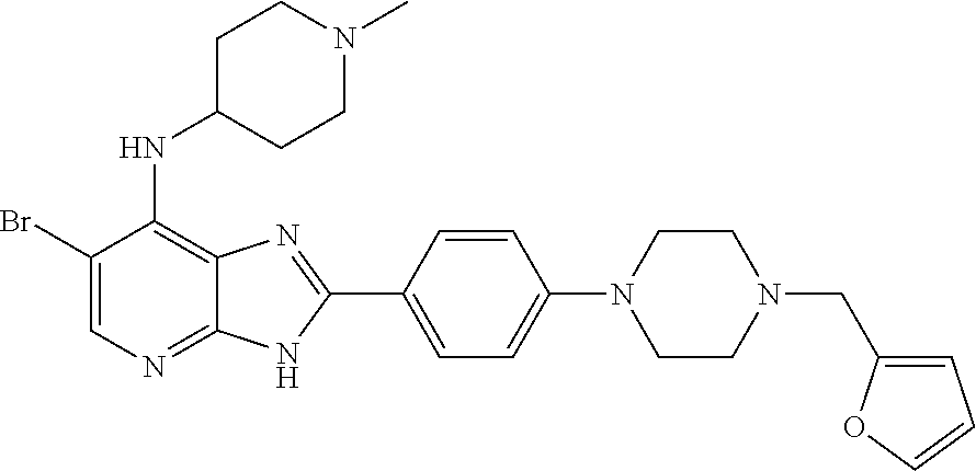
C1(Br)=CN=C2C(=C1NC1CCN(C)CC1)N=C(C1=CC=C(N3CCN(CC4=CC=CO4)CC3)C=C1)N2
